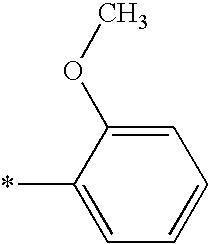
C1=C(*)C(OC)=CC=C1
